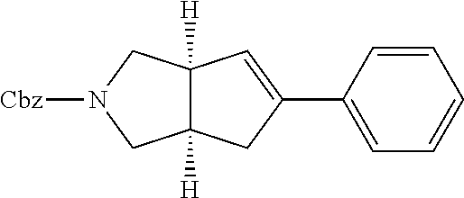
C1(C2=CC=CC=C2)=CC2([H])C([H])(CN([Cbz])C2)C1
